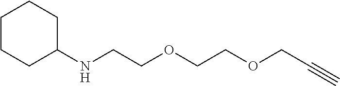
C1(NCCOCCOCC#C)CCCCC1
